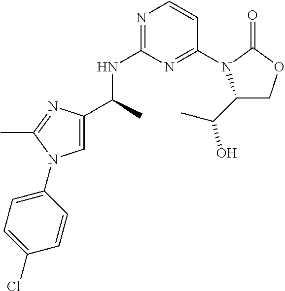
N1=C(NC(C)C2=CN(C3=CC=C(Cl)C=C3)C(C)=N2)N=C(N2C(C(C)O)COC2=O)C=C1
